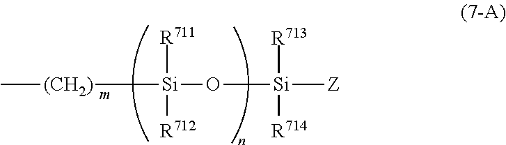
C[(CH2)][Si](O[Si]([Z])([R713])[R714])([R711])[R712]
